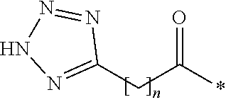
C1(CC(*)=O)=NNN=N1
